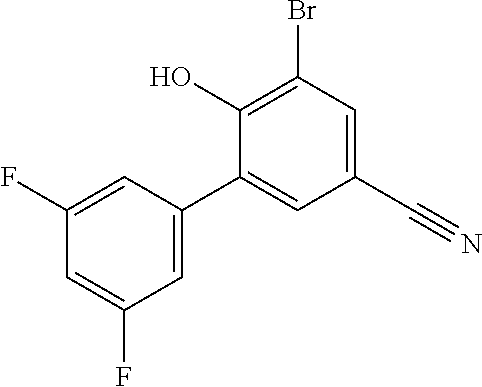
BrC1=C(O)C(C2=CC(F)=CC(F)=C2)=CC(C#N)=C1
